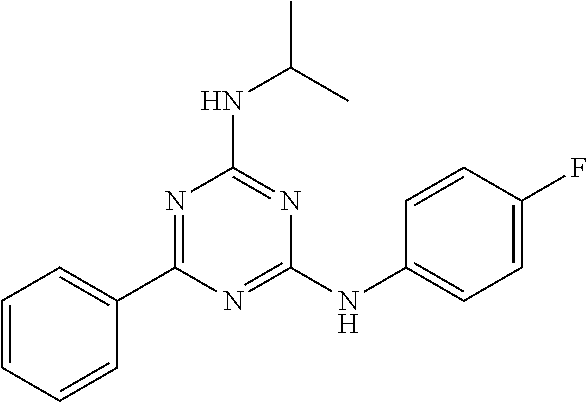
N(C(C)C)C1=NC(NC2=CC=C(F)C=C2)=NC(C2=CC=CC=C2)=N1
